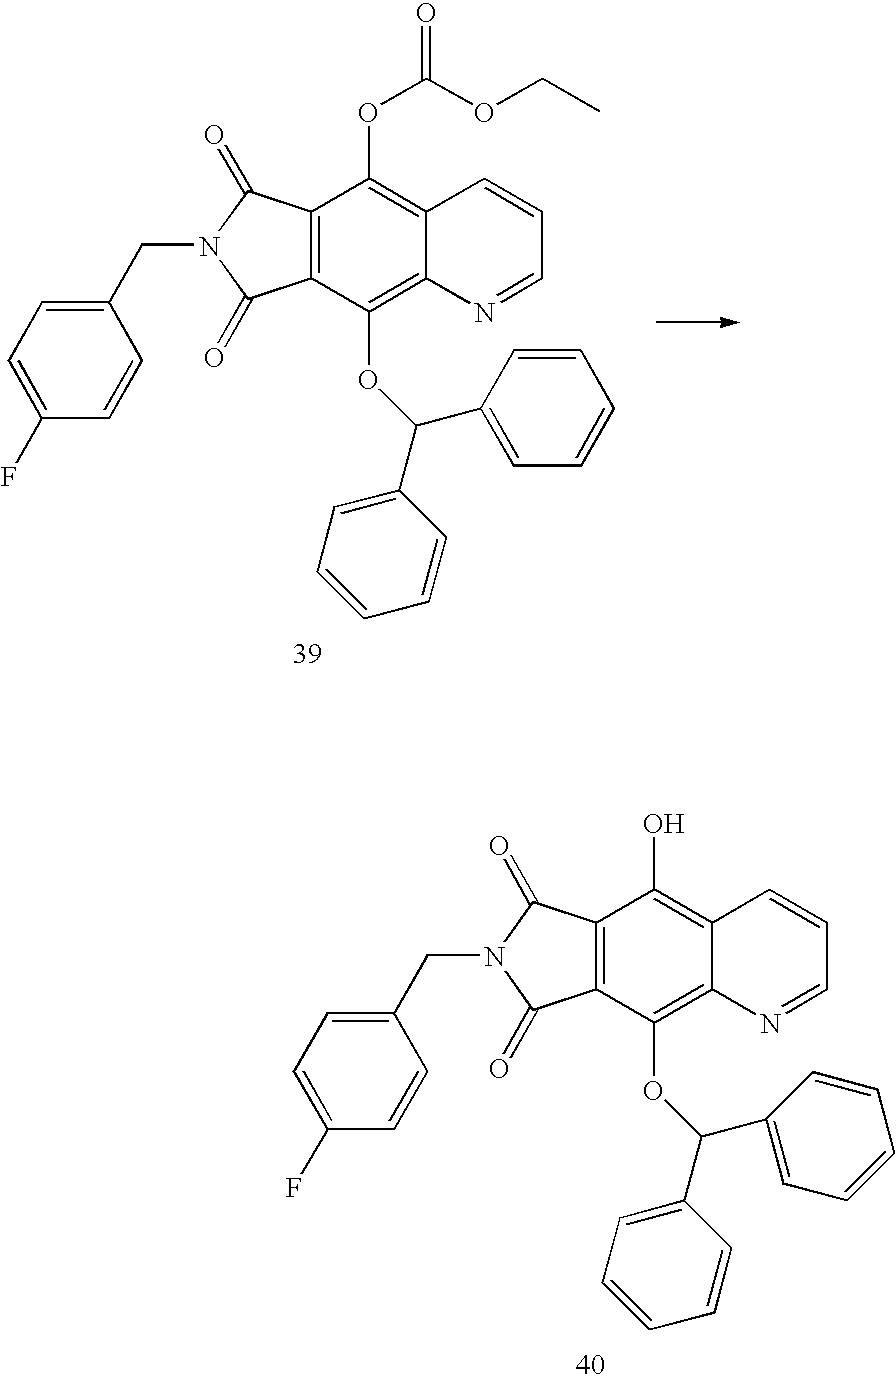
C12=C(C(OC(C3=CC=CC=C3)C3=CC=CC=C3)=C3C(=C1OC(=O)OCC)C=CC=N3)C(=O)N(CC1=CC=C(F)C=C1)C2=O.C12=C(C(OC(C3=CC=CC=C3)C3=CC=CC=C3)=C3C(=C1O)C=CC=N3)C(=O)N(CC1=CC=C(F)C=C1)C2=O
